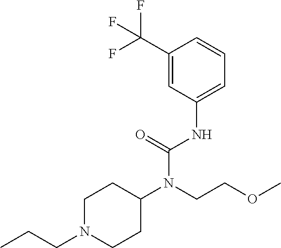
C1(NC(N(CCOC)C2CCN(CCC)CC2)=O)=CC=CC(C(F)(F)F)=C1
